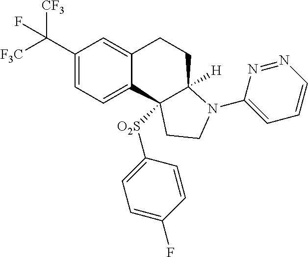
C1(C([F3C])([CF3])F)=CC=C2C(=C1)CCC1([H])N(C3=CC=CN=N3)CCC21[O2S]C1=CC=C(F)C=C1
